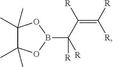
C1(C)(C)C(C)(C)OB(C(C(=C([R])[R])[R])([R])[R])O1
